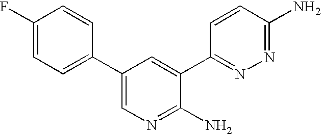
C1(F)=CC=C(C2=CN=C(N)C(C3=NN=C(N)C=C3)=C2)C=C1
